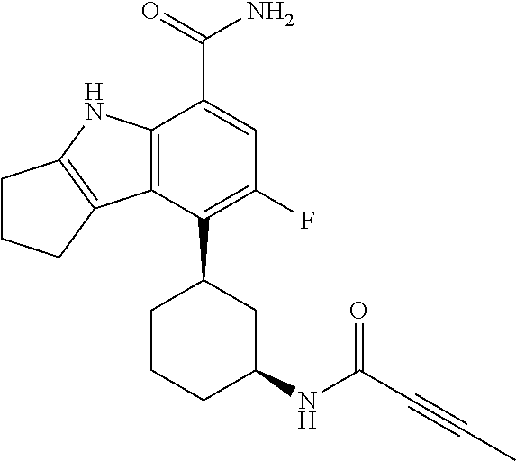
C12=C(C(C3CCCC(NC(C#CC)=O)C3)=C(F)C=C1C(=O)N)C1=C(N2)CCC1
